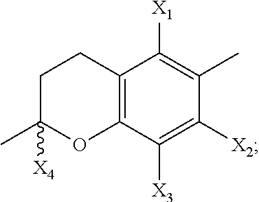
C1C(C)([X4])OC2=C(C1)C([X1])=C(C)C([X2])=C2[X3]
